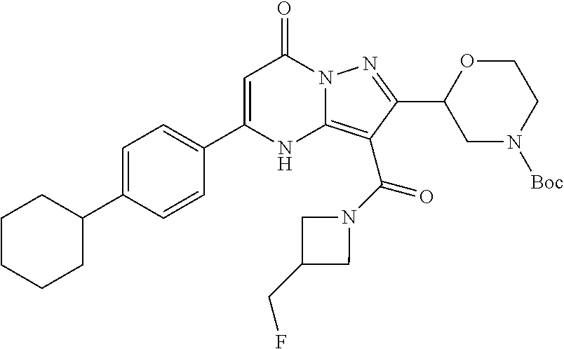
C1=C(C2=CC=C(C3CCCCC3)C=C2)NC2=C(C(N3CC(CF)C3)=O)C(C3CN([Boc])CCO3)=NN2C1=O
